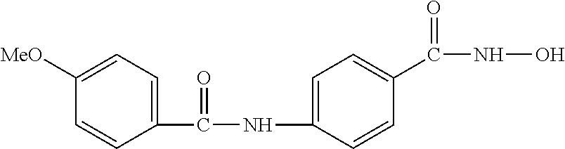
C1(NC(C2=CC=C([MeO])C=C2)=O)=CC=C(C(NO)=O)C=C1
